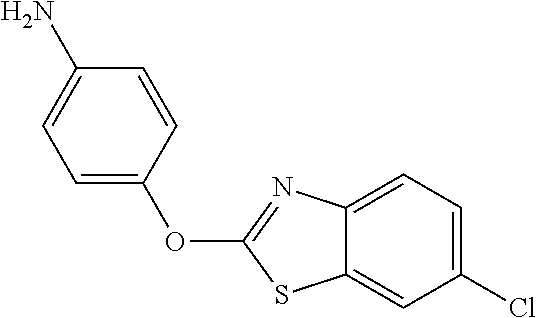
C1(Cl)=CC=C2C(=C1)SC(OC1=CC=C(N)C=C1)=N2
